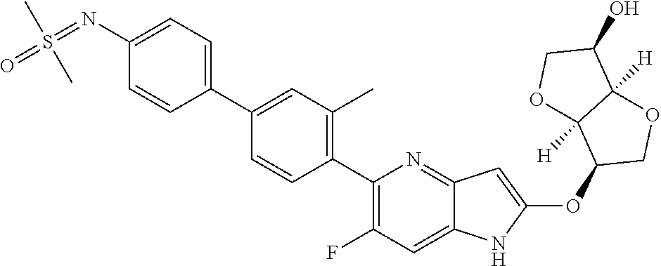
C1(C2=CC(C)=C(C3=C(F)C=C4C(=N3)C=C(OC3COC5([H])C3([H])OCC5O)N4)C=C2)=CC=C(N=S(=O)(C)C)C=C1
